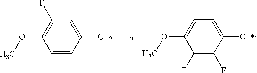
C1=CC(O)=CC(F)=C1OC.C1(F)=C(F)C(O)=CC=C1OC
